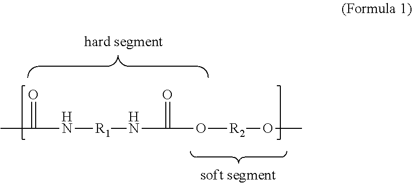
O=C(C)N[R1]NC(=O)O[R2]OC
